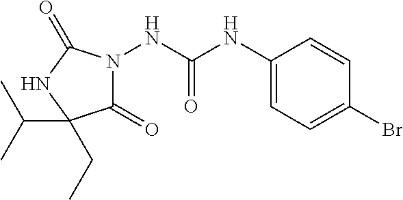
C1(=O)N(NC(NC2=CC=C(Br)C=C2)=O)C(=O)NC1(C(C)C)CC
